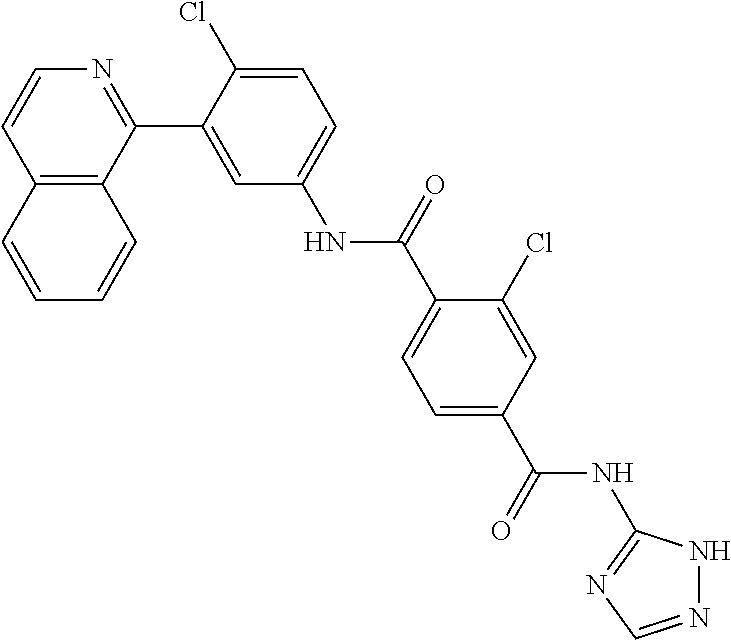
C12=C(C(C3=CC(NC(C4=CC=C(C(=O)NC5=NC=NN5)C=C4Cl)=O)=CC=C3Cl)=NC=C1)C=CC=C2
